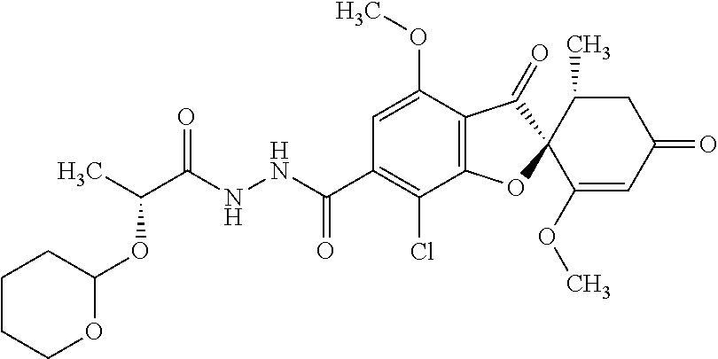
C1(OC)=CC(C(NNC(C(OC2CCCCO2)C)=O)=O)=C(Cl)C2=C1C(=O)C1(O2)C(OC)=CC(=O)CC1C
